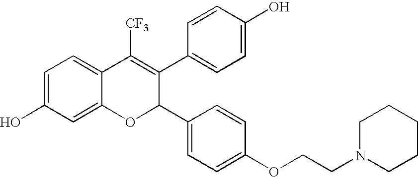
C1=C(O)C=C2C(=C1)C([CF3])=C(C1=CC=C(O)C=C1)C(C1=CC=C(OCCN3CCCCC3)C=C1)O2
